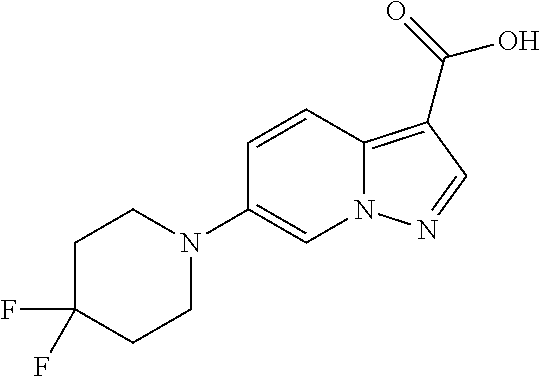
C1=CC2=C(C(=O)O)C=NN2C=C1N1CCC(F)(F)CC1
